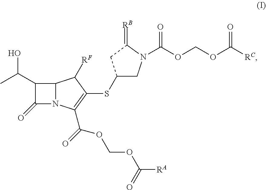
C12N(C(C(=O)OCOC([RA])=O)=C(SC3CN(C(OCOC([RC])=O)=O)C(=[RB])C3)C1[RF])C(=O)C2C(C)O
